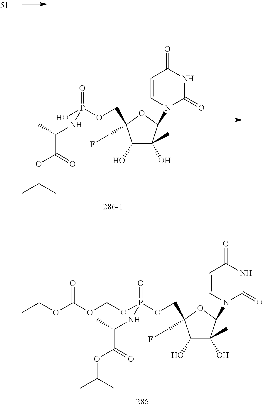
C1(O)C(C)(O)C(N2C(=O)NC(=O)C=C2)OC1(COP(O)(=O)NC(C)C(=O)OC(C)C)CF.C1(O)C(C)(O)C(N2C(=O)NC(=O)C=C2)OC1(COP(OCOC(OC(C)C)=O)(=O)NC(C)C(=O)OC(C)C)CF
